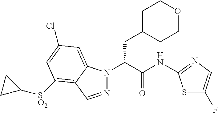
N1(C(C(NC2=NC=C(F)S2)=O)CC2CCOCC2)N=CC2=C([SO2]C3CC3)C=C(Cl)C=C12
